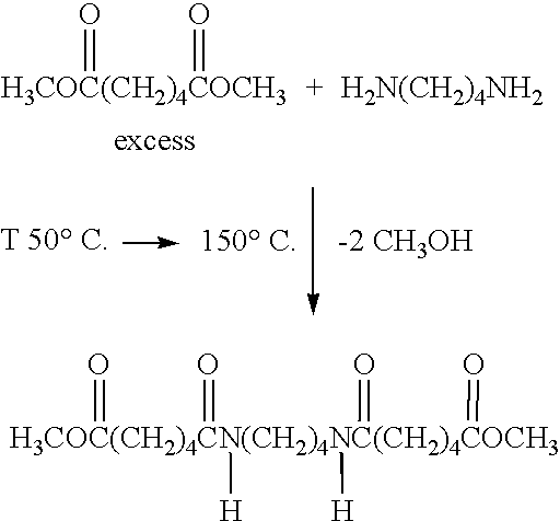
[H3COC(CH2)4COCH3](=O)=O.[H3COC(CH2)4CN(CH2)4NC(CH2)4COCH3](=O)(=O)([H])([H])(=O)=O.[H2N(CH2)4NH2]
